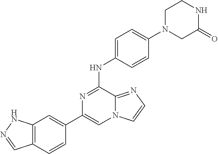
C1(C2=CC3=C(C=C2)C=NN3)=CN2C(=NC=C2)C(NC2=CC=C(N3CC(=O)NCC3)C=C2)=N1
